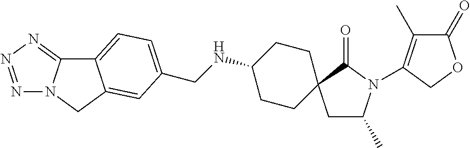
C1C(C)N(C2=C(C)C(=O)OC2)C(=O)C12CCC(NCC1=CC=C3C4=NN=NN4CC3=C1)CC2
